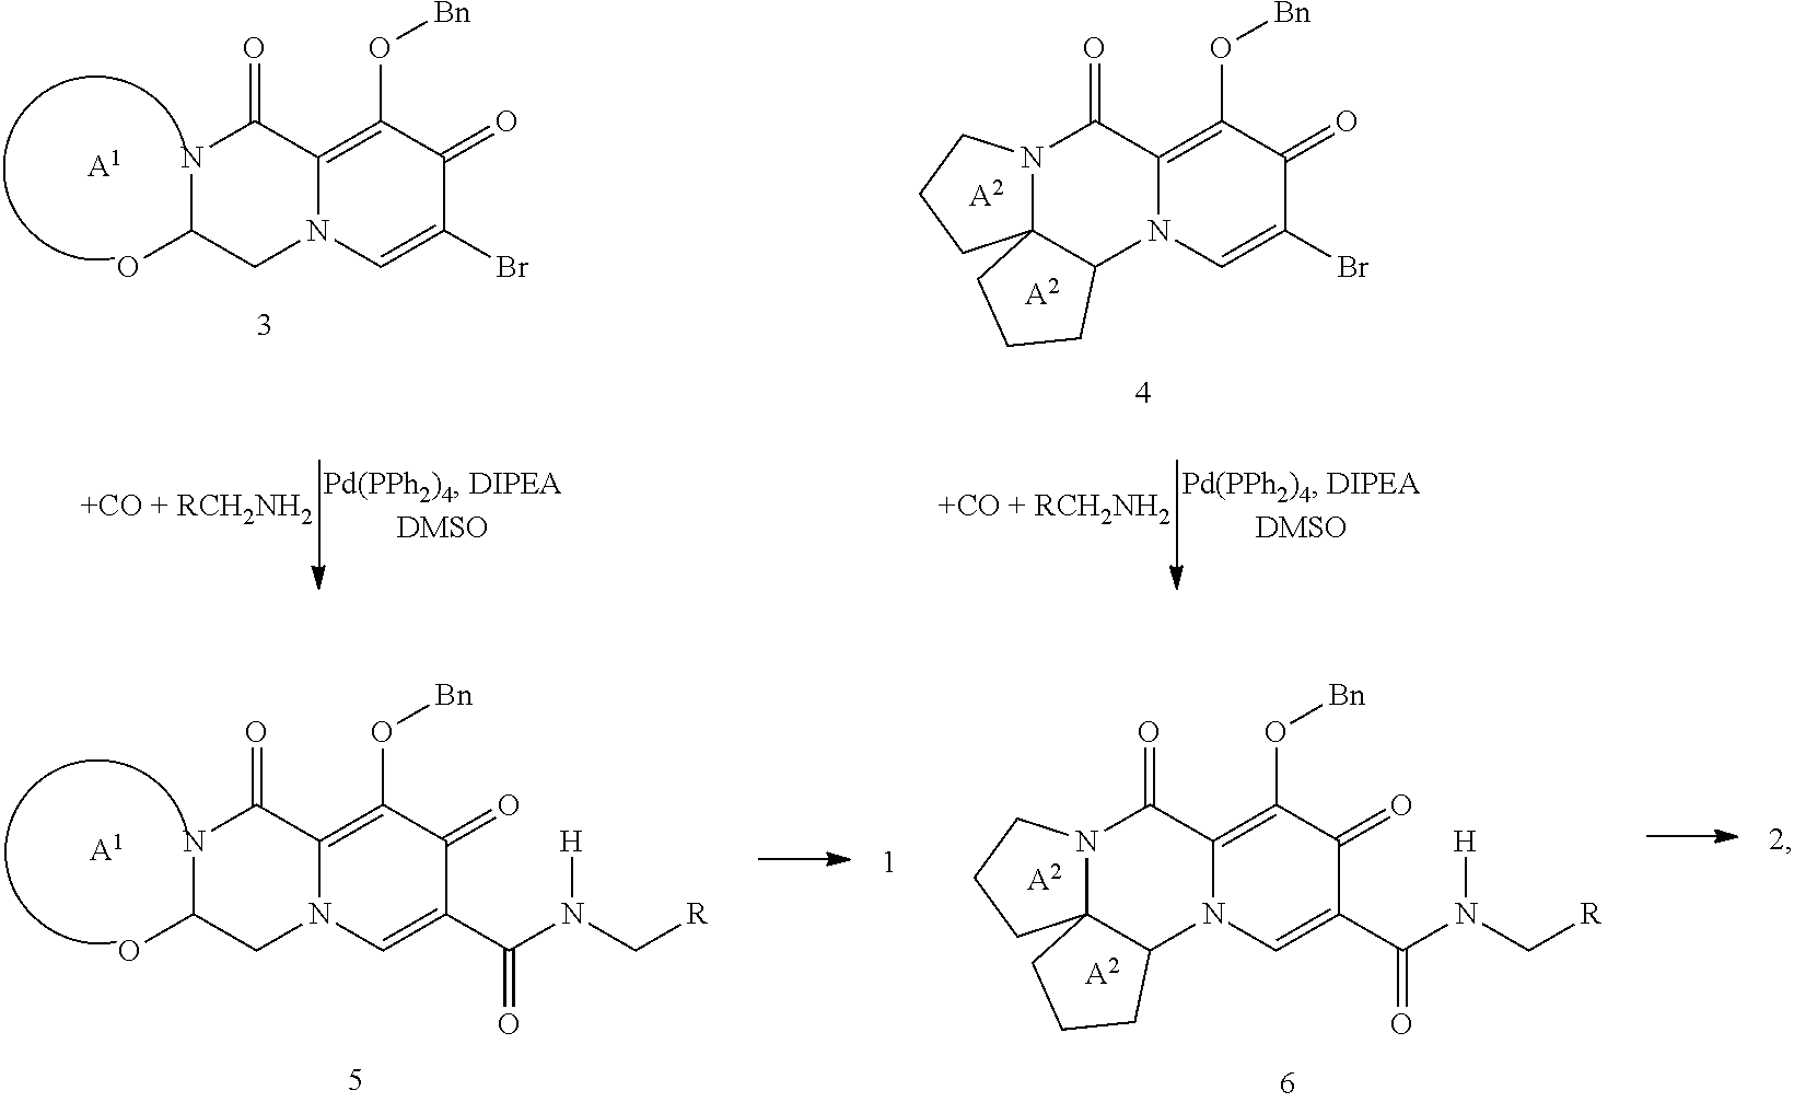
N1C(O)CN2C(=C(O[Bn])C(=O)C(Br)=C2)C1=O.[A1].N12C3(C(N4C(=C(O[Bn])C(=O)C(Br)=C4)C1=O)CCC3)CCC2.[A2].[A2].N1C(O)CN2C(=C(O[Bn])C(=O)C(C(N(C[R])[H])=O)=C2)C1=O.[A1].N12C3(C(N4C(=C(O[Bn])C(=O)C(C(N(C[R])[H])=O)=C4)C1=O)CCC3)CCC2.[A2].[A2]
